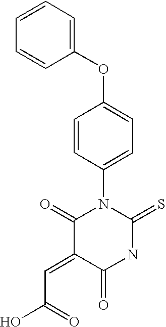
C(=C1C(=O)NC(=S)N(C2=CC=C(OC3=CC=CC=C3)C=C2)C1=O)C(=O)O
